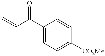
C1(C(C=C)=O)=CC=C([CO2Me])C=C1
